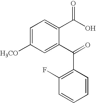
C1=C([H3CO])C=C(C(=O)C2=C(F)C=CC=C2)C(C(O)=O)=C1
